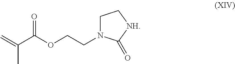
C1N(CCOC(C(=C)C)=O)C(=O)[NH]C1
